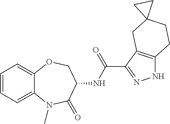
C1=CC=C2C(=C1)OCC(NC(C1=NNC3=C1CC1(CC3)CC1)=O)C(=O)N2C
